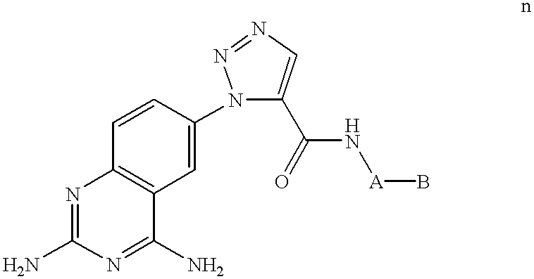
C1=CC2=C(C=C1N1C(C(N[A]B)=O)=CN=N1)C(N)=NC(N)=N2
